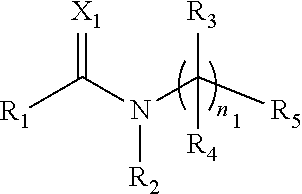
[R1]C(N(C([R5])([R3])[R4])[R2])=[X1]
